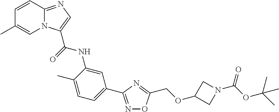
C1=CC2=NC=C(C(=O)NC3=CC(C4=NOC(COC5CN(C(OC(C)(C)C)=O)C5)=N4)=CC=C3C)N2C=C1C
